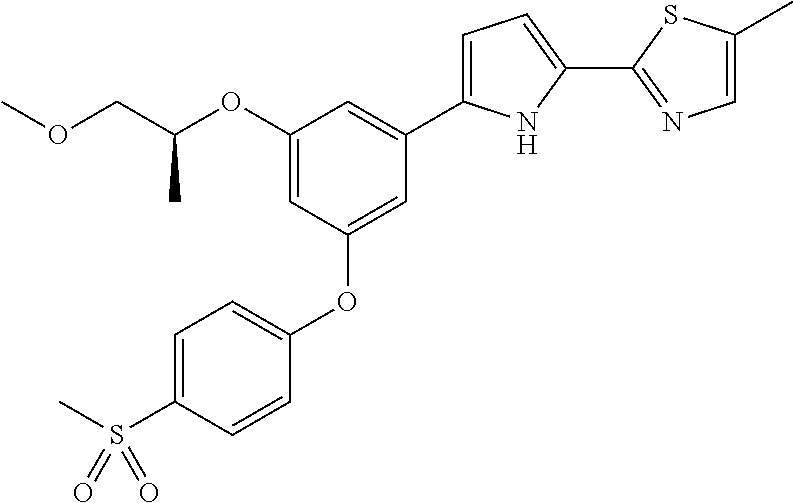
O(CC(OC1=CC(OC2=CC=C(S(C)(=O)=O)C=C2)=CC(C2=CC=C(C3=NC=C(C)S3)N2)=C1)C)C
